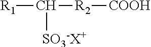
[SO3-X+]C([R1])[R2][COOH]
